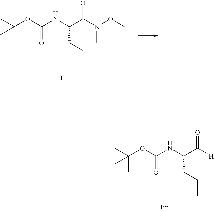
C(OC(NC(C([H])=O)CCC)=O)(C)(C)C.C(OC(NC(C(N(OC)C)=O)CCC)=O)(C)(C)C
